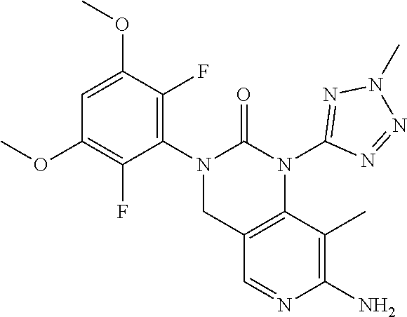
C1=C(OC)C(F)=C(N2CC3=C(N(C4=NN(C)N=N4)C2=O)C(C)=C(N)N=C3)C(F)=C1OC
